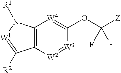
C12=C([W2]=[W3]C(OC([Z])(F)F)=[W4]1)C([R2])=[W1]N2[R1]
